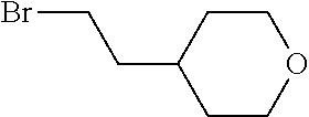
BrCCC1CCOCC1
